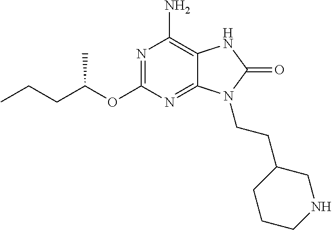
N1=C(OC(CCC)C)N=C2C(=C1N)NC(=O)N2CCC1CCCNC1
